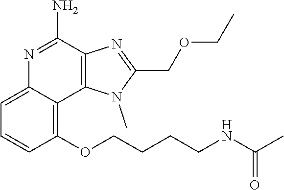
C1(OCCCCNC(=O)C)=C2C(=CC=C1)N=C(N)C1=C2N(C)C(COCC)=N1
